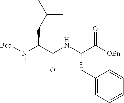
C1(CC(NC(C(N[Boc])CC(C)C)=O)C([OBn])=O)=CC=CC=C1
